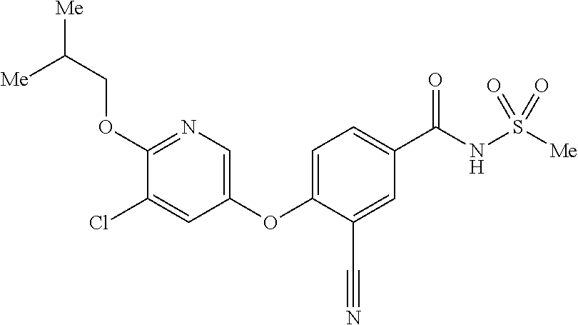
C1=C(OC2=CN=C(OCC([Me])[Me])C(Cl)=C2)C(C#N)=CC(C(NS([Me])(=O)=O)=O)=C1
